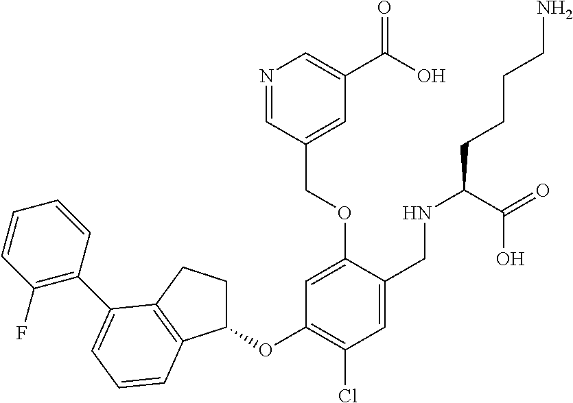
C1(OC2=C(Cl)C=C(CNC(CCCCN)C(=O)O)C(OCC3=CC(C(O)=O)=CN=C3)=C2)CCC2=C1C=CC=C2C1=C(F)C=CC=C1
